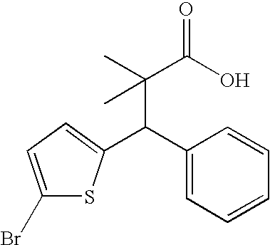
C1(Br)=CC=C(C(C(C(=O)O)(C)C)C2=CC=CC=C2)S1
